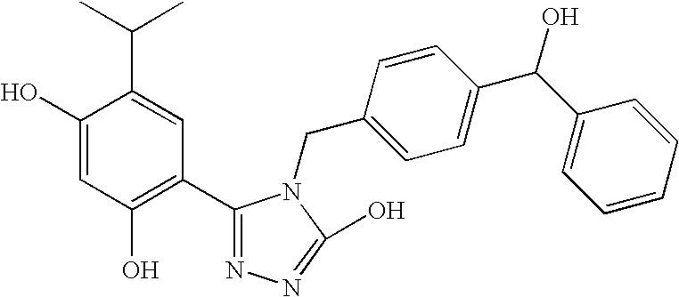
C1(O)=CC(O)=C(C2=NN=C(O)N2CC2=CC=C(C(C3=CC=CC=C3)O)C=C2)C=C1C(C)C
